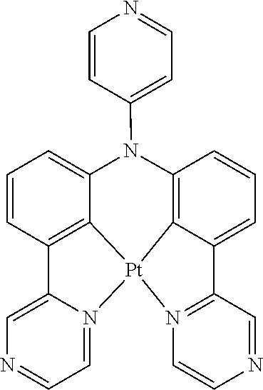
C12=N([Pt]34C5=C(C=CC=C15)N(C1=CC=NC=C1)C1=CC=CC(=C31)C1=CN=CC=N14)C=CN=C2
